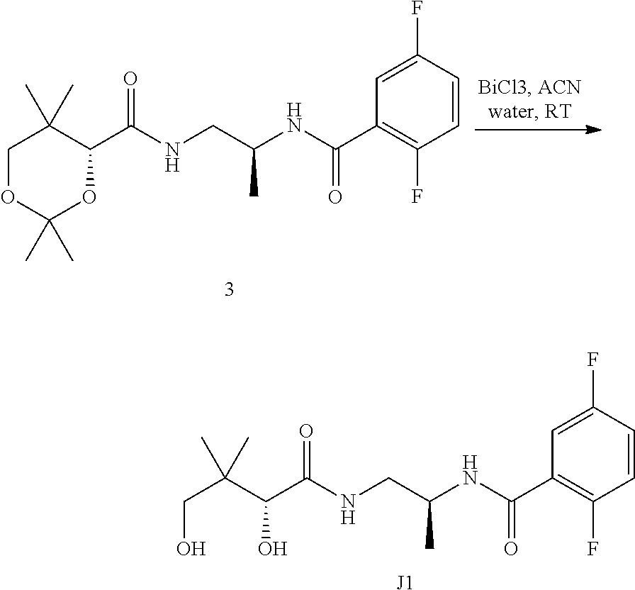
C1(C(NCC(NC(C2=C(F)C=CC(F)=C2)=O)C)=O)C(C)(C)COC(C)(C)O1.C(C(NCC(NC(C1=C(F)C=CC(F)=C1)=O)C)=O)(C(CO)(C)C)O.[J1]
